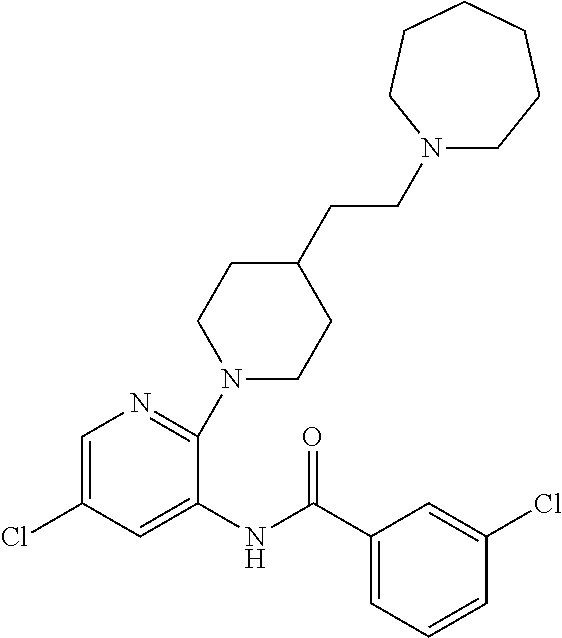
N1(CCC2CCN(C3=NC=C(Cl)C=C3NC(C3=CC=CC(Cl)=C3)=O)CC2)CCCCCC1
